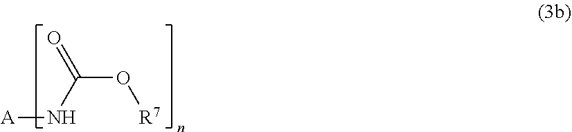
N(C(O[R7])=O)[A]
